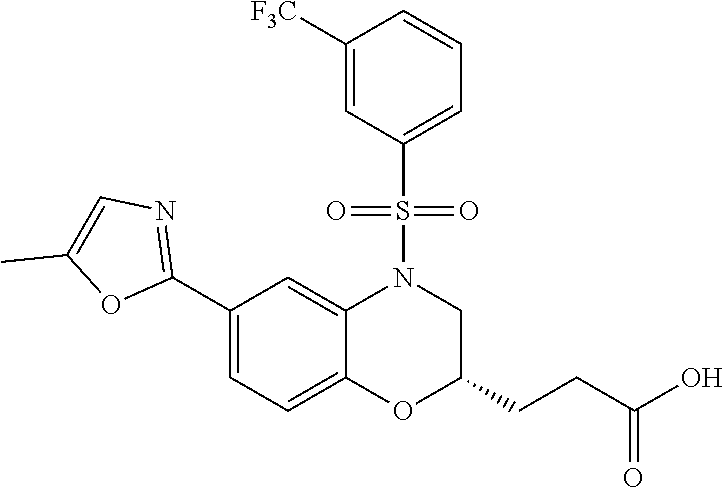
C1(C2=CC=C3C(=C2)N(S(C2=CC=CC([F3C])=C2)(=O)=O)CC(CCC(O)=O)O3)=NC=C(C)O1
